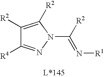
C1([R2])=C([R2])N(C([R2])=N[R1])N=C1[R4]
